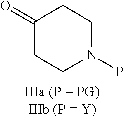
C1C(=O)CCN(P)C1
